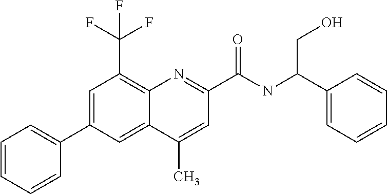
C1(C)=CC(C(NC(C2=CC=CC=C2)CO)=O)=NC2=C(C(F)(F)F)C=C(C3=CC=CC=C3)C=C12
